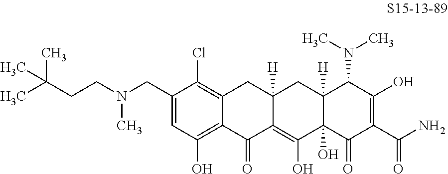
C12=C(Cl)C(CN(CCC(C)(C)C)C)=CC(O)=C1C(=O)C1=C(O)C3(O)C([H])(CC1([H])C2)C(N(C)C)C(O)=C(C(N)=O)C3=O
